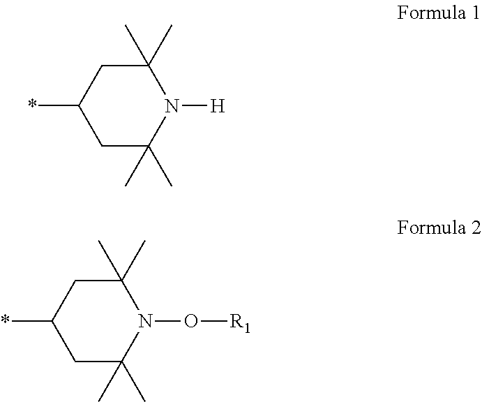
N1([H])C(C)(C)CC(*)CC1(C)C.N1(O[R1])C(C)(C)CC(*)CC1(C)C
